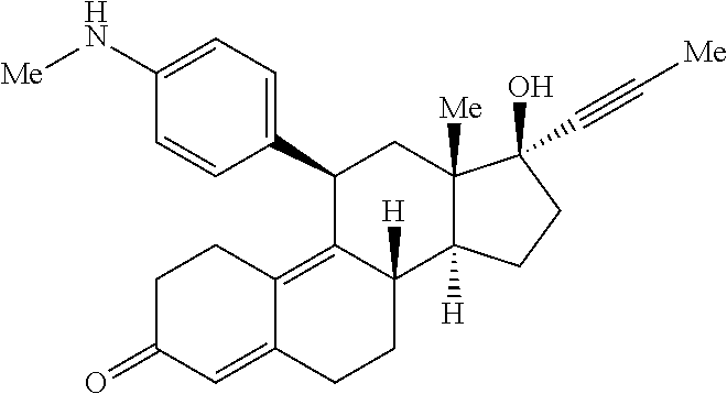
C1(C2=CC=C(N[Me])C=C2)C2=C3C(=CC(=O)CC3)CCC2([H])C2([H])C([Me])(C1)C(O)(C#C[Me])CC2
